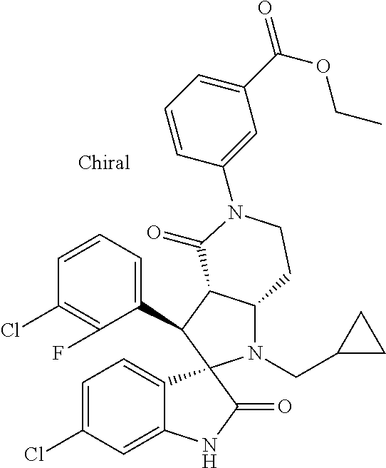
C1(C2C3C(N(CC4CC4)C24C2=CC=C(Cl)C=C2NC4=O)CCN(C2=CC(C(OCC)=O)=CC=C2)C3=O)=CC=CC(Cl)=C1F
